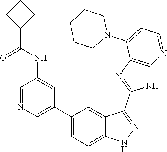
C1=NC=C(C2=CC=C3C(=C2)C(C2=NC4=C(N2)N=CC=C4N2CCCCC2)=NN3)C=C1NC(=O)C1CCC1
